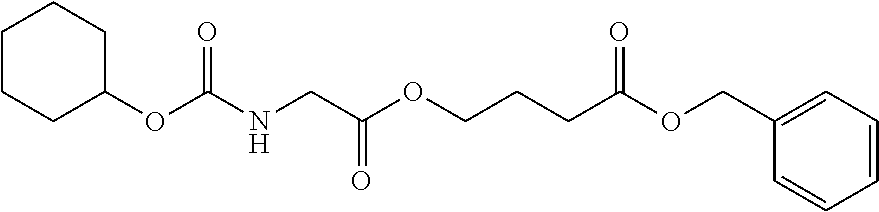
C1CCC(OC(NCC(OCCCC(OCC2=CC=CC=C2)=O)=O)=O)CC1
